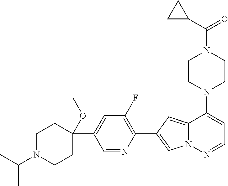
N1(C2=CC=NN3C2=CC(C2=C(F)C=C(C4(OC)CCN(C(C)C)CC4)C=N2)=C3)CCN(C(=O)C2CC2)CC1
